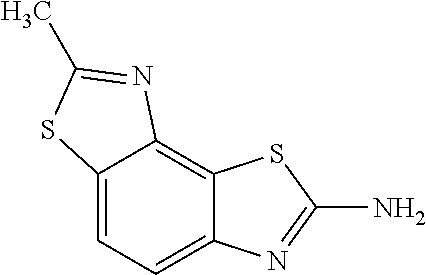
C12=CC=C3C(=C1N=C(C)S2)SC(N)=N3
